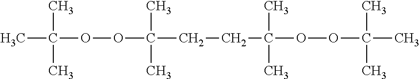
CC(C)(C)OOC(C)(C)CCC(C)(C)OOC(C)(C)C
